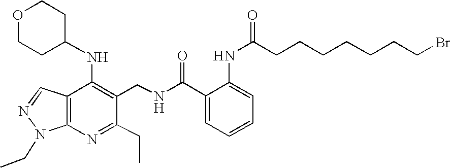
C12=C(C=NN1CC)C(NC1CCOCC1)=C(CNC(C1=CC=CC=C1NC(CCCCCCCBr)=O)=O)C(CC)=N2
